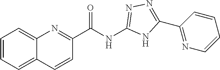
C12=CC=CC=C1C=CC(C(NC1=NN=C(C3=NC=CC=C3)N1)=O)=N2
